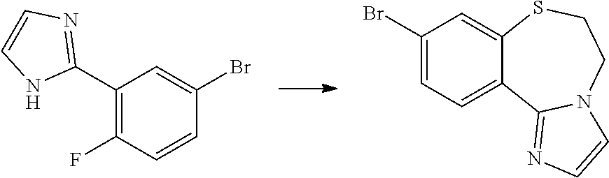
C1=CNC(C2=C(F)C=CC(Br)=C2)=N1.C1=CN=C2N1CCSC1=CC(Br)=CC=C21
